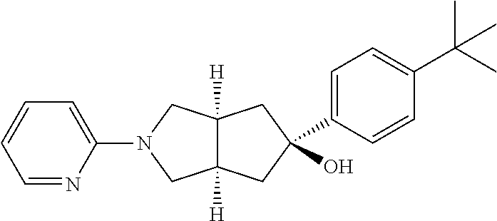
C1=NC(N2CC3([H])C([H])(C2)CC(O)(C2=CC=C(C(C)(C)C)C=C2)C3)=CC=C1
